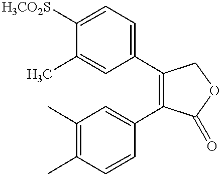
C1=C(C)C([H3CO2S])=CC=C1C1=C(C2=CC(C)=C(C)C=C2)C(=O)OC1
